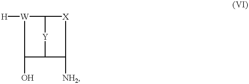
[W]1([H])C2[Y]C(C([NH2])[X]2)C1O
